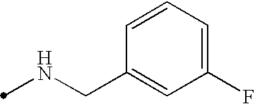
N(CC1=CC(F)=CC=C1)C
